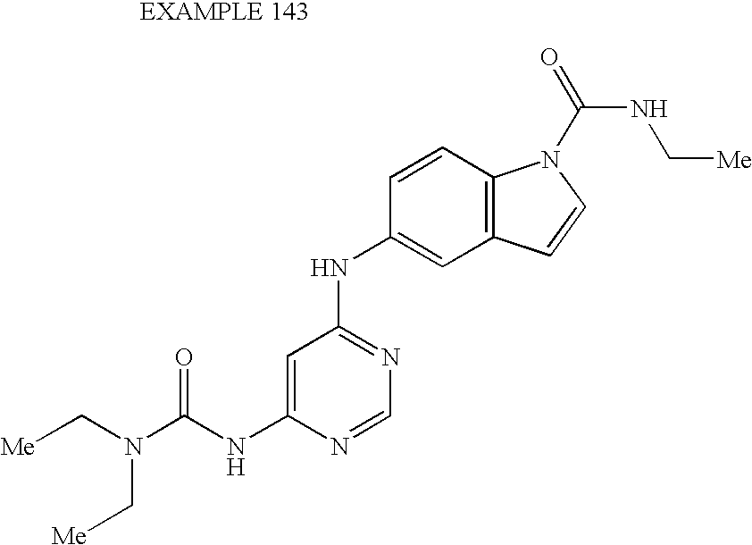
C1=C(NC(N(C[Me])C[Me])=O)N=CN=C1NC1=CC2=C(C=C1)N(C(=O)NC[Me])C=C2
